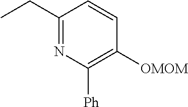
C1(CC)=NC([Ph])=C([OMOM])C=C1
